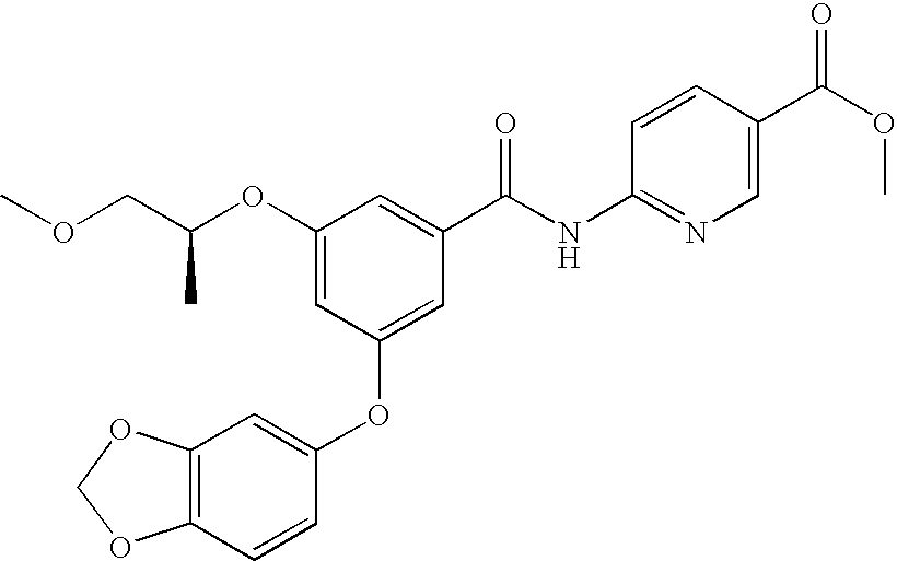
COCC(OC1=CC(OC2=CC3=C(C=C2)OCO3)=CC(C(NC2=NC=C(C(OC)=O)C=C2)=O)=C1)C
